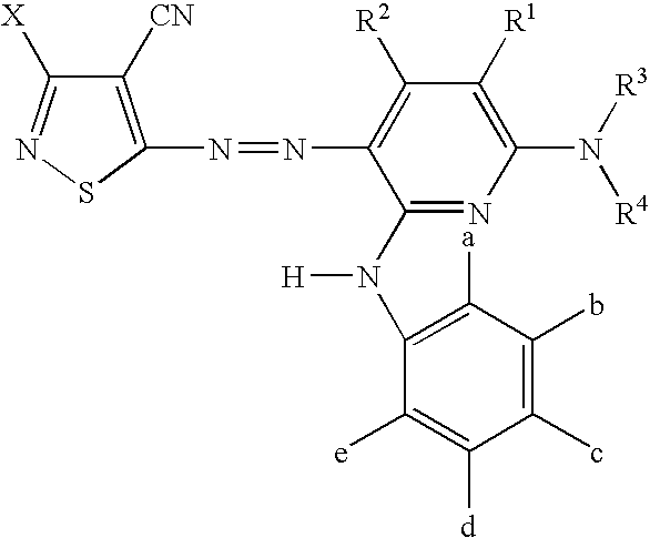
C1([CN])=C(N=NC2=C([R2])C([R1])=C(N([R3])[R4])N=C2N(C2=C([a])C(b)=C(c)C([d])=C2[e])[H])SN=C1[X]
